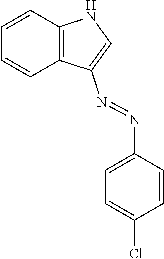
C12=C(C=CC=C1)NC=C2N=NC1=CC=C(Cl)C=C1
